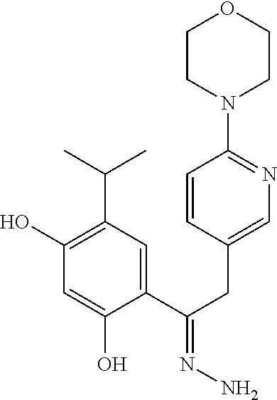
C1(O)=C(C(C)C)C=C(C(CC2=CN=C(N3CCOCC3)C=C2)=NN)C(O)=C1
